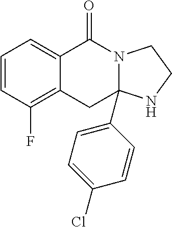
C1=CC(F)=C2C(=C1)C(=O)N1C(C3=CC=C(Cl)C=C3)(C2)NCC1
